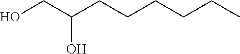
OCC(CCCCCC)O
